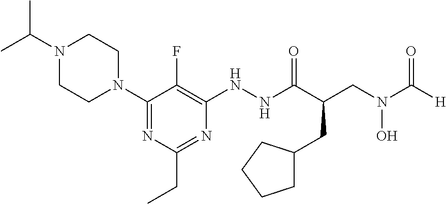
N1(C2=NC(CC)=NC(NNC(C(CN(O)C([H])=O)CC3CCCC3)=O)=C2F)CCN(C(C)C)CC1
